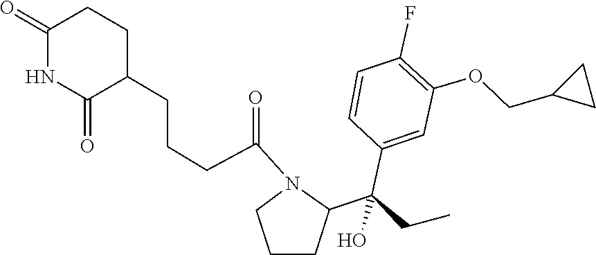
C(=O)(N1CCCC1C(C1=CC(OCC2CC2)=C(F)C=C1)(CC)O)CCCC1CCC(=O)NC1=O
